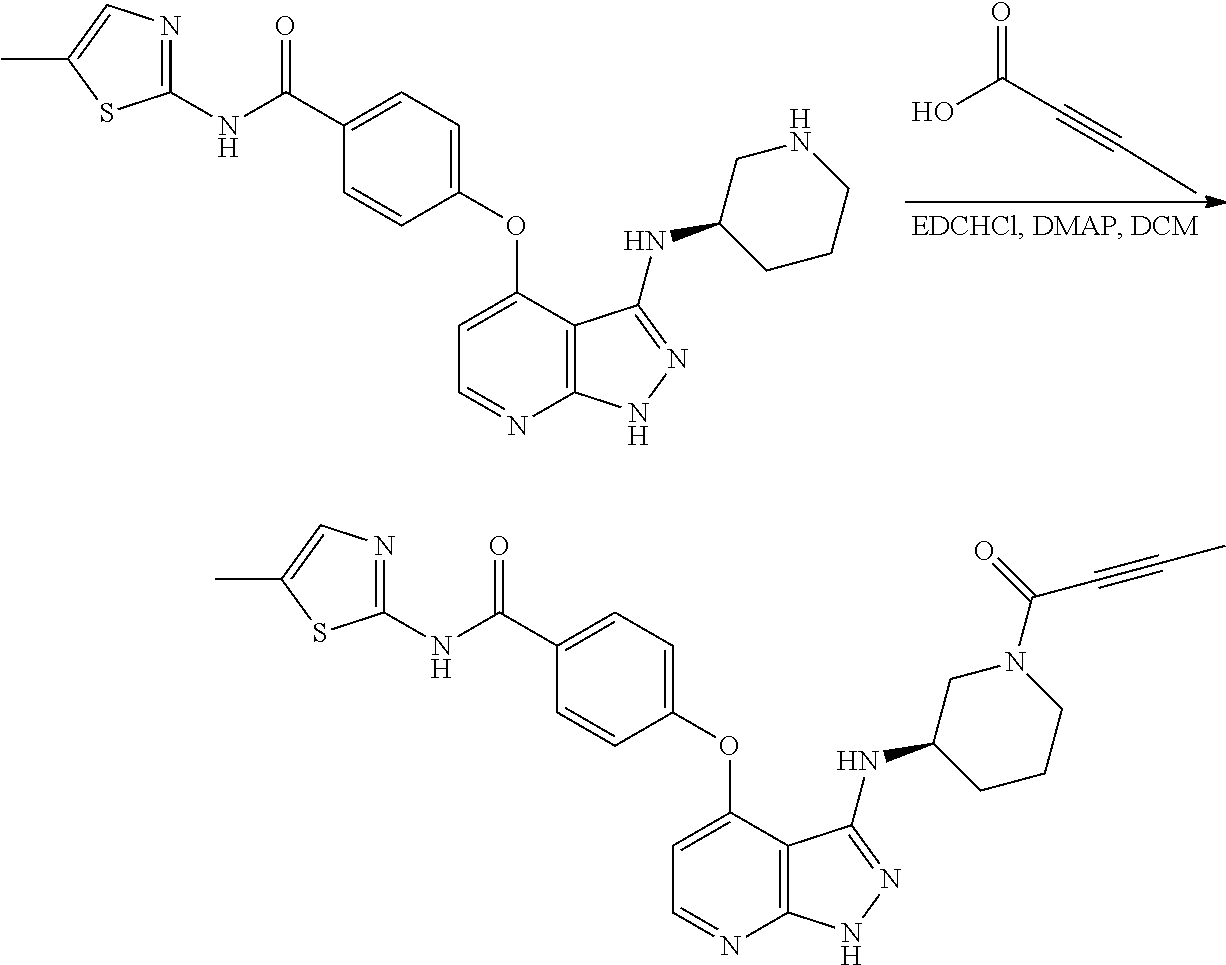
C1(OC2=CC=NC3=C2C(NC2CCCNC2)=NN3)=CC=C(C(NC2=NC=C(C)S2)=O)C=C1.OC(C#CC)=O.C1(OC2=CC=NC3=C2C(NC2CCCN(C(=O)C#CC)C2)=NN3)=CC=C(C(NC2=NC=C(C)S2)=O)C=C1
